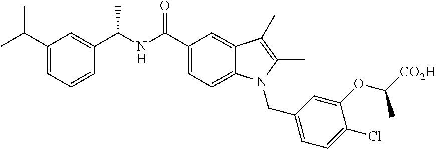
C1(C(NC(C2=CC(C(C)C)=CC=C2)C)=O)=CC=C2C(=C1)C(C)=C(C)N2CC1=CC=C(Cl)C(OC([CO2H])C)=C1
